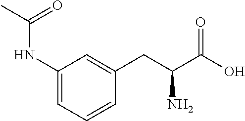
C1(NC(C)=O)=CC=CC(CC(C(O)=O)N)=C1
